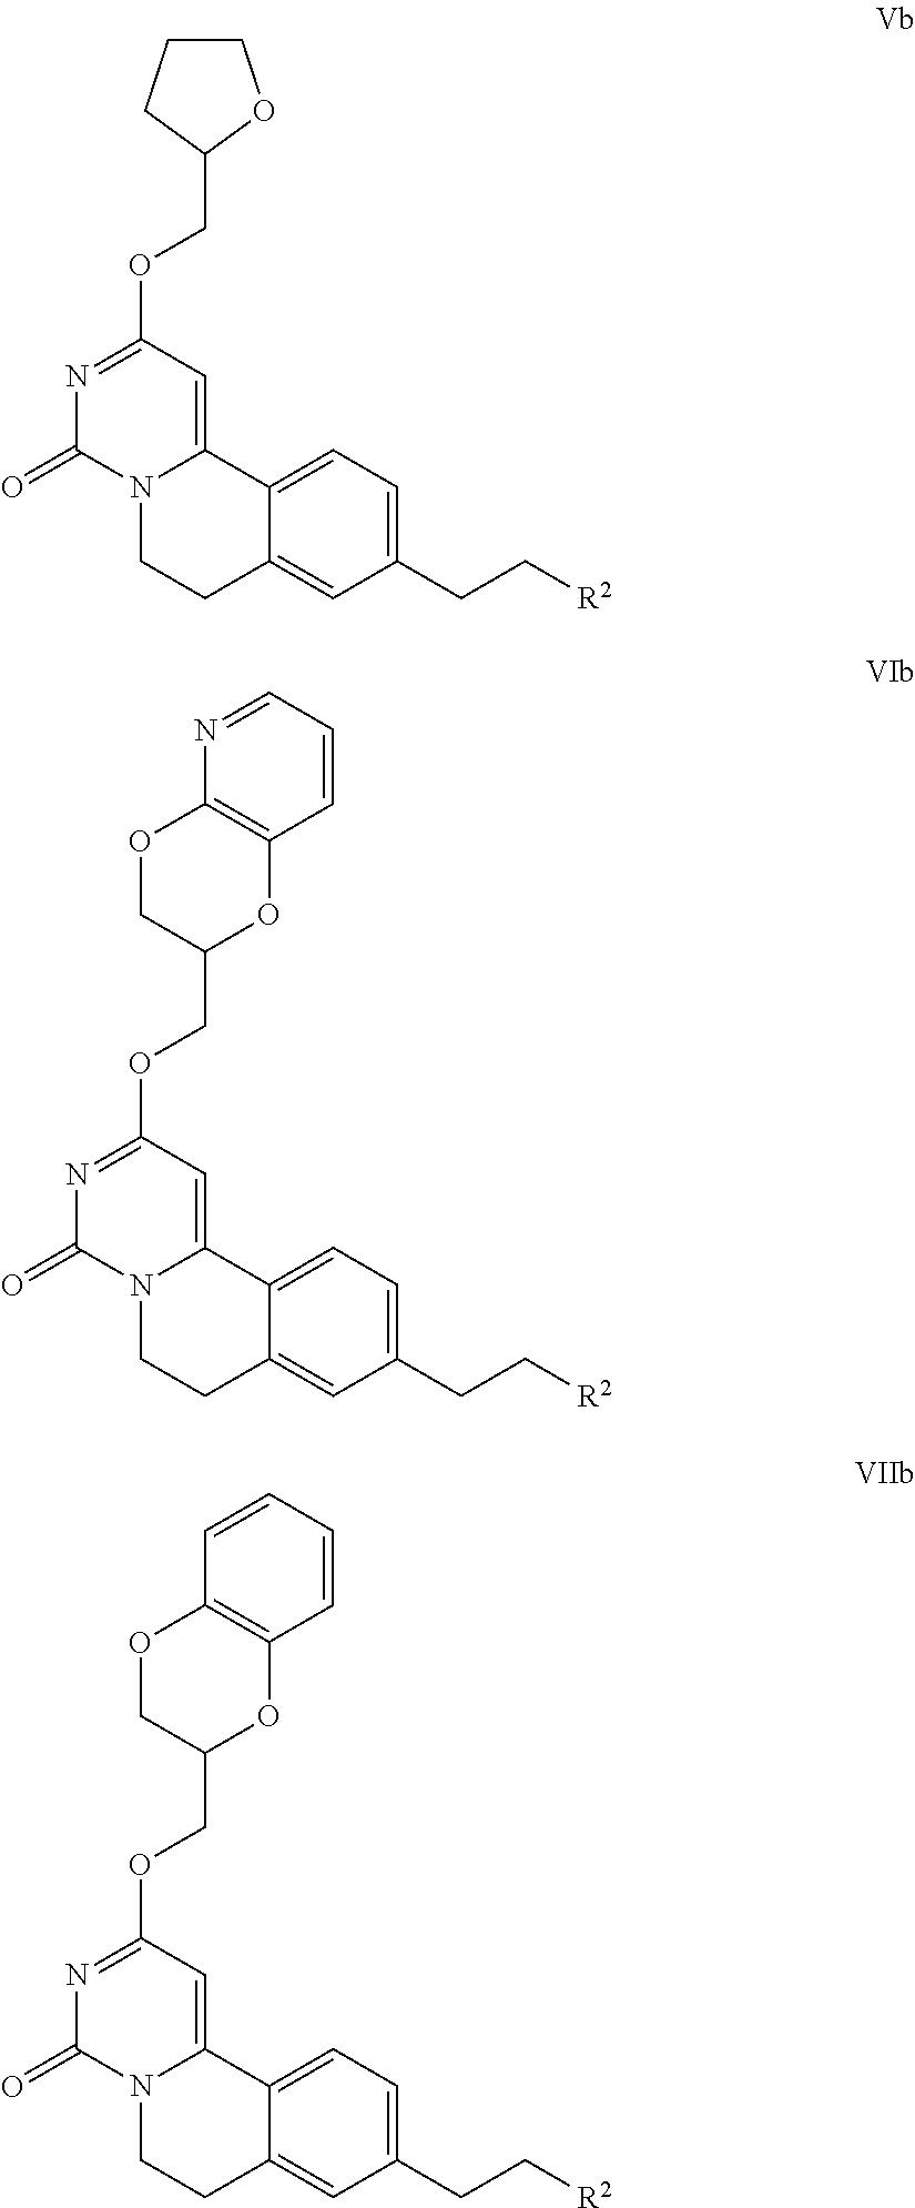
N12CCC3=CC(CC[R2])=CC=C3C1=CC(OCC1OCCC1)=NC2=O.N12CCC3=CC(CC[R2])=CC=C3C1=CC(OCC1OC3=C(OC1)N=CC=C3)=NC2=O.N12CCC3=CC(CC[R2])=CC=C3C1=CC(OCC1OC3=C(OC1)C=CC=C3)=NC2=O
